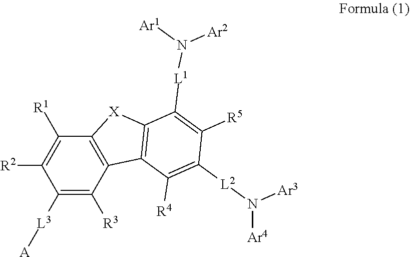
C1([L3][A])=C([R3])C2=C(C([R1])=C1[R2])[X]C1=C2C([R4])=C([L2]N([Ar3])[Ar4])C([R5])=C1[L1]N([Ar1])[Ar2]
